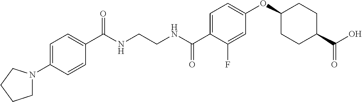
N(CCNC(C1=CC=C(OC2CCC(C(O)=O)CC2)C=C1F)=O)C(=O)C1=CC=C(N2CCCC2)C=C1
